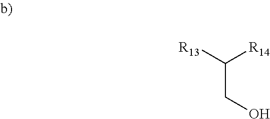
C(C([R13])[R14])O
